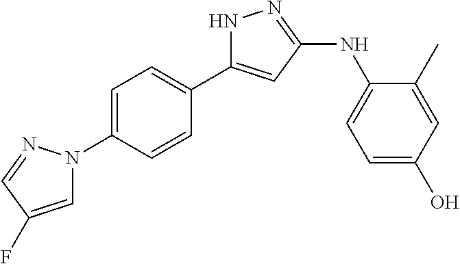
C1=C(N2C=C(F)C=N2)C=CC(C2=CC(NC3=CC=C(O)C=C3C)=NN2)=C1
